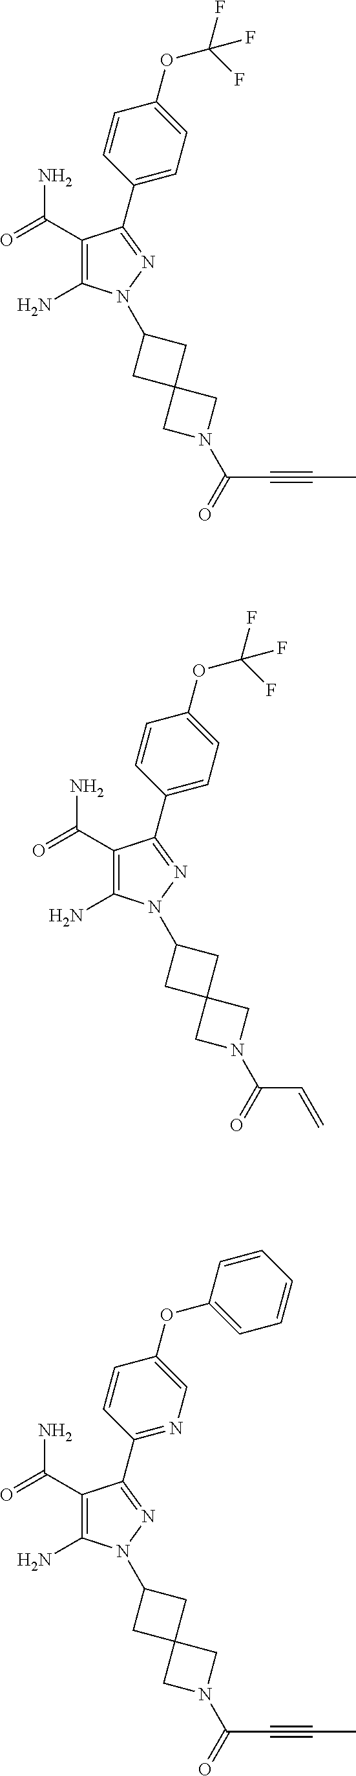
C1=CC(OC(F)(F)F)=CC=C1C1=NN(C2CC3(CN(C(=O)C#CC)C3)C2)C(N)=C1C(=O)N.C1=CC(OC(F)(F)F)=CC=C1C1=NN(C2CC3(CN(C(=O)C=C)C3)C2)C(N)=C1C(=O)N.C1=CC(OC2=CC=CC=C2)=CN=C1C1=NN(C2CC3(CN(C(=O)C#CC)C3)C2)C(N)=C1C(=O)N
